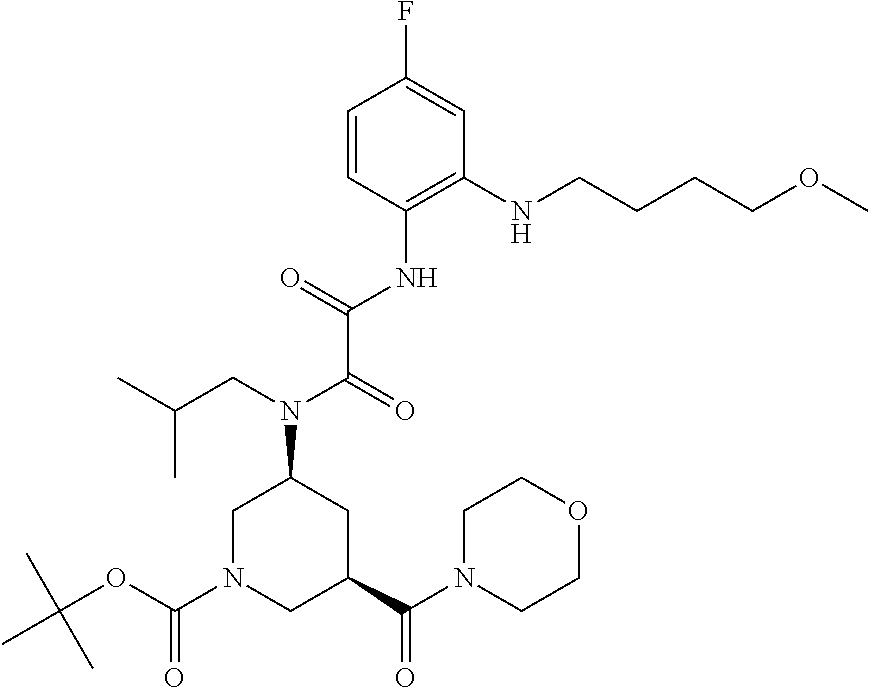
C(=O)(N(CC(C)C)C1CN(C(OC(C)(C)C)=O)CC(C(N2CCOCC2)=O)C1)C(=O)NC1=C(NCCCCOC)C=C(F)C=C1
